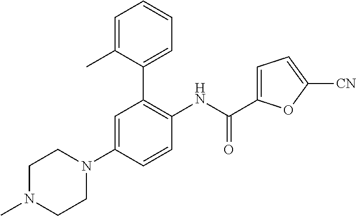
C1N(C)CCN(C2=CC(C3=CC=CC=C3C)=C(NC(=O)C3=CC=C([CN])O3)C=C2)C1
